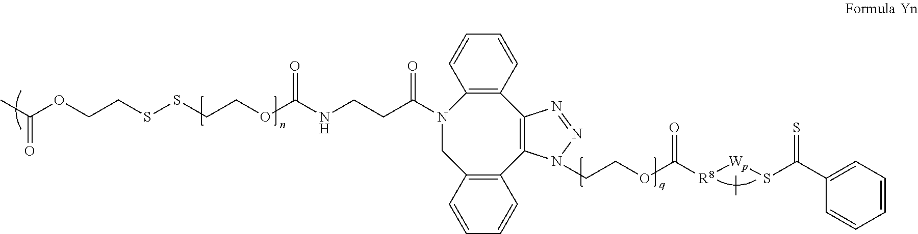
C1C2=C(C3=C(C4=C(N1C(CCNC(OCCSSCCOC(C)=O)=O)=O)C=CC=C4)N=NN3CCOC([R8][Wp](SC(C1=CC=CC=C1)=S)C)=O)C=CC=C2
